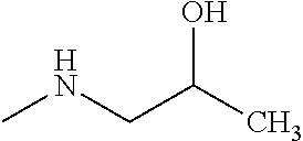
CNCC(C)O
